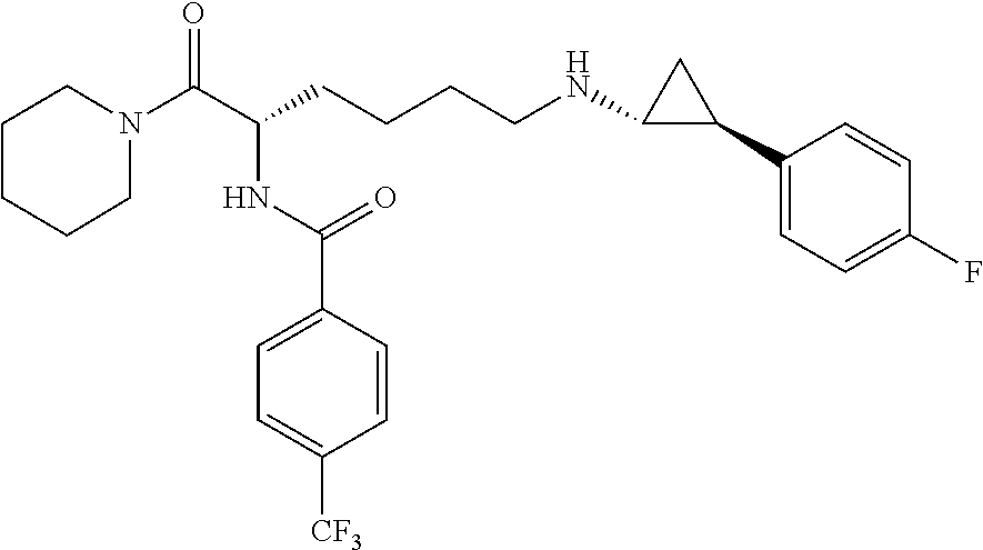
C1N(C(C(CCCCNC2C(C3=CC=C(F)C=C3)C2)NC(C2=CC=C([CF3])C=C2)=O)=O)CCCC1
